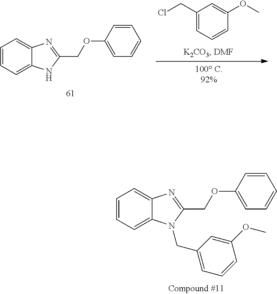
C12=CC=CC=C1N=C(COC1=CC=CC=C1)N2CC1=CC=CC(OC)=C1.C12=CC=CC=C1N=C(COC1=CC=CC=C1)N2.C1(OC)=CC(CCl)=CC=C1
